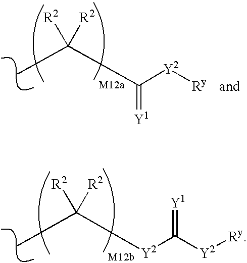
[Y2](C([Y2][Ry])=[Y1])C([R2])([R2])C.C([Y2][Ry])(=[Y1])C([R2])([R2])C
